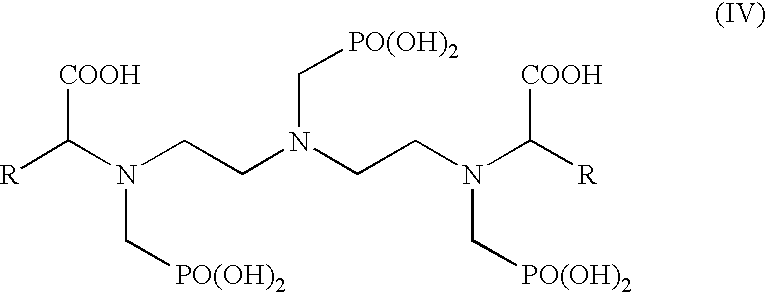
[R]C(N(C[PO(OH)2])CCN(CCN(C([R])[COOH])C[PO(OH)2])C[PO(OH)2])[COOH]
